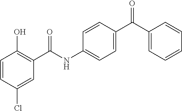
C1=CC(Cl)=CC(C(NC2=CC=C(C(C3=CC=CC=C3)=O)C=C2)=O)=C1O
